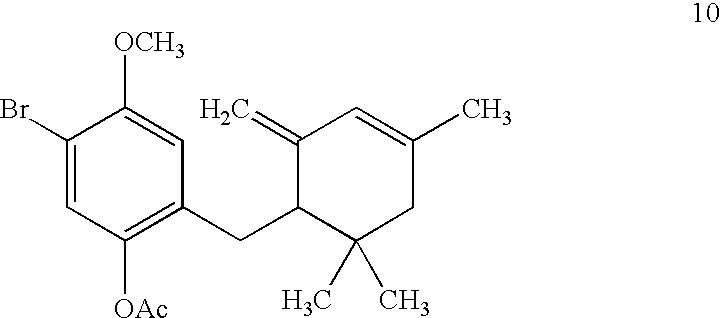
C1(CC2C(C)(C)CC(C)=CC2=C)=C([OAc])C=C(Br)C([OCH3])=C1
